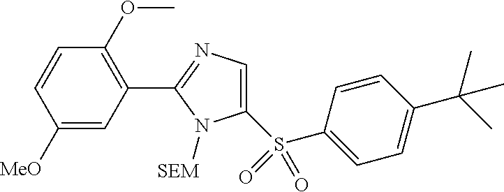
C1(S(=O)(C2=CC=C(C(C)(C)C)C=C2)=O)=CN=C(C2=C(OC)C=CC([MeO])=C2)N1[SEM]
